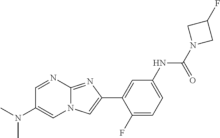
C1=NC2=NC(C3=CC(NC(N4CC(F)C4)=O)=CC=C3F)=CN2C=C1N(C)C
